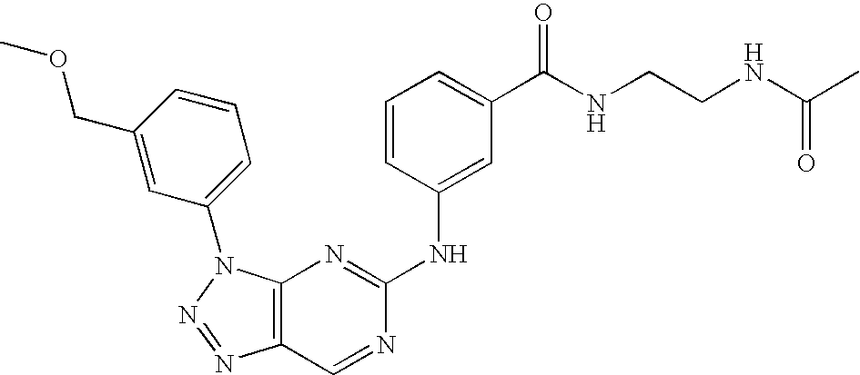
C12=C(N(C3=CC=CC(COC)=C3)N=N1)N=C(NC1=CC(C(NCCNC(C)=O)=O)=CC=C1)N=C2
